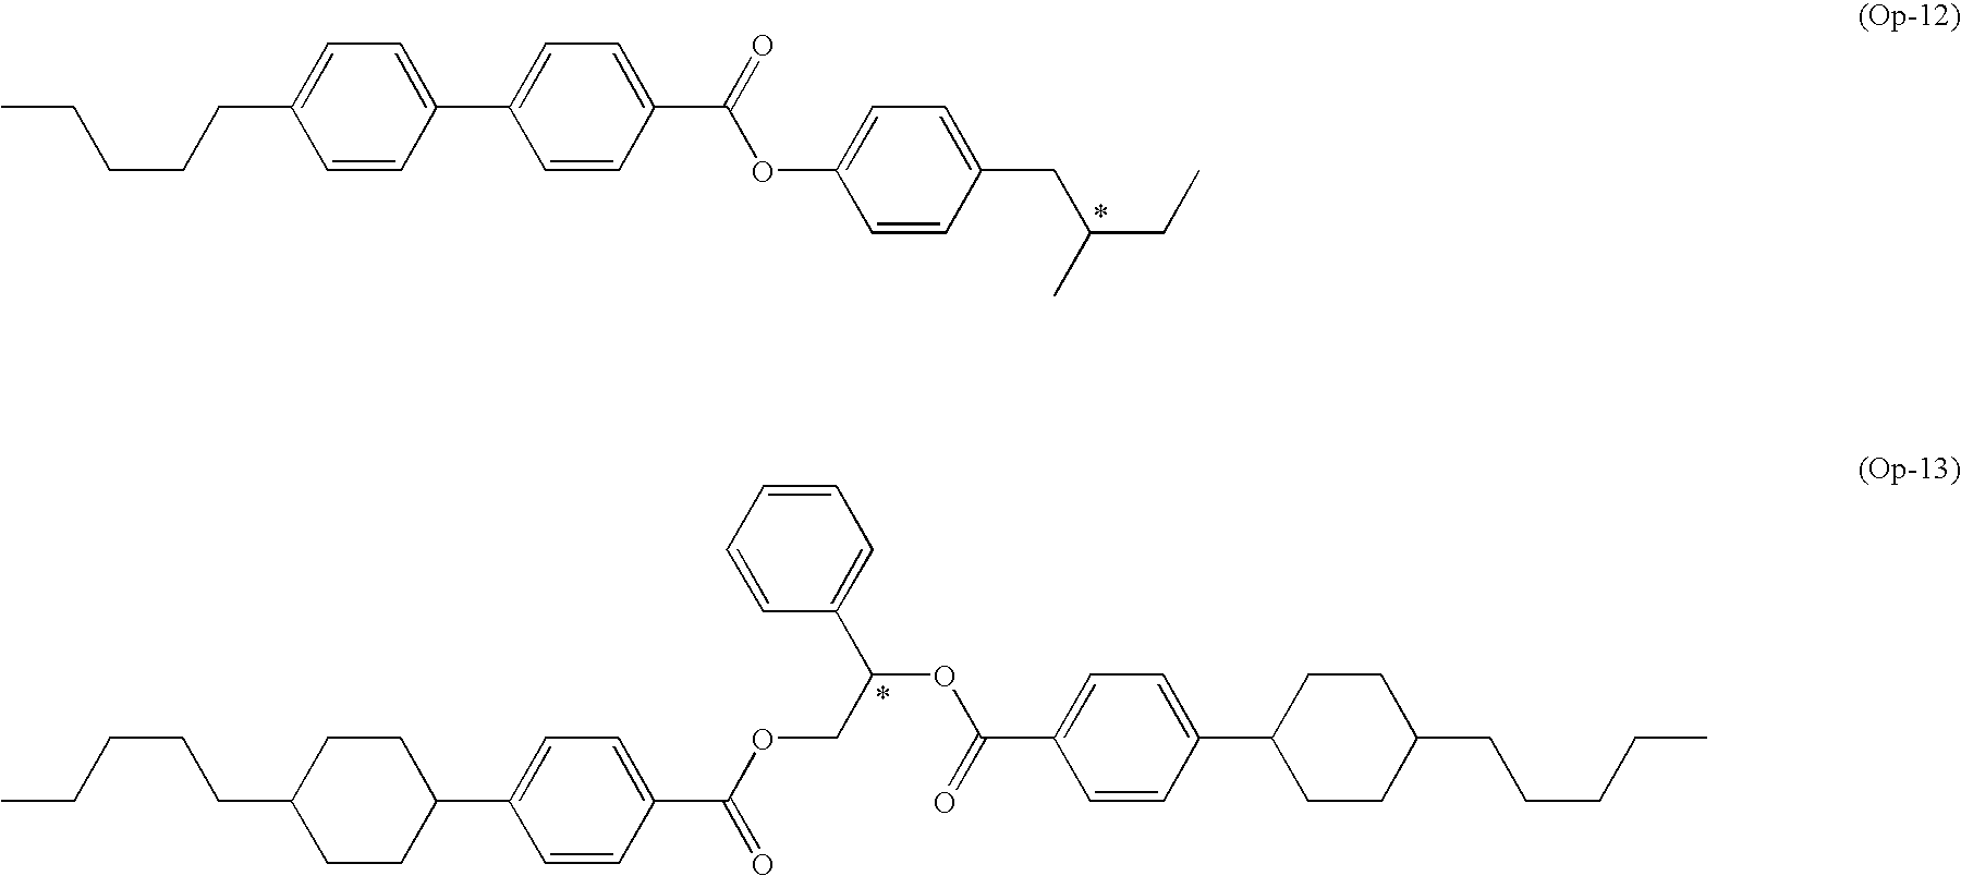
CCCCCC1CCC(C2=CC=C(C(OCC(OC(C3=CC=C(C4CCC(CCCCC)CC4)C=C3)=O)C3=CC=CC=C3)=O)C=C2)CC1.C(C1=CC=C(C2=CC=C(C(OC3=CC=C(CC(CC)C)C=C3)=O)C=C2)C=C1)CCCC
